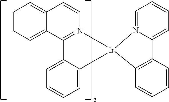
C1=CC2=CC=CC=C2C2=N1[Ir]1(C3=CC=CC=C23)N2=CC=CC=C2C2=C1C=CC=C2
